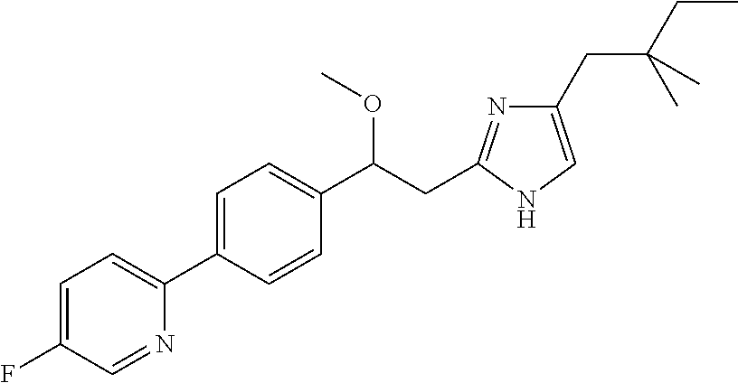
C1=C(F)C=NC(C2=CC=C(C(CC3=NC(CC(CC)(C)C)=CN3)OC)C=C2)=C1
